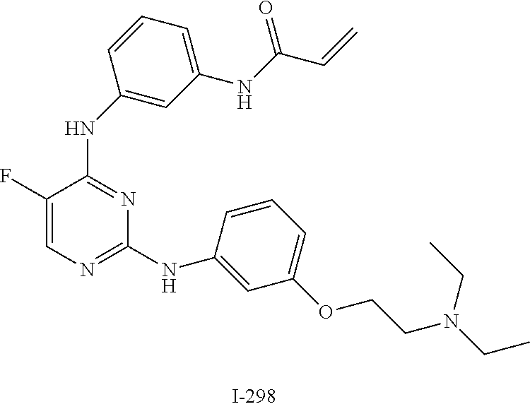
C1(F)=CN=C(NC2=CC(OCCN(CC)CC)=CC=C2)N=C1NC1=CC(NC(C=C)=O)=CC=C1
